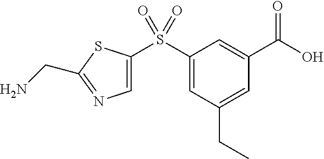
S(C1=CC(CC)=CC(C(O)=O)=C1)(=O)(=O)C1=CN=C(CN)S1
